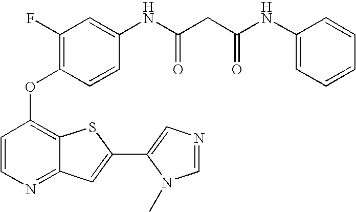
C1=CC(OC2=C(F)C=C(NC(CC(NC3=CC=CC=C3)=O)=O)C=C2)=C2C(=N1)C=C(C1=CN=CN1C)S2
